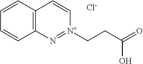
C12=C(C=CC=C1)C=C[N+](CCC(=O)O)=N2.[Cl-]
